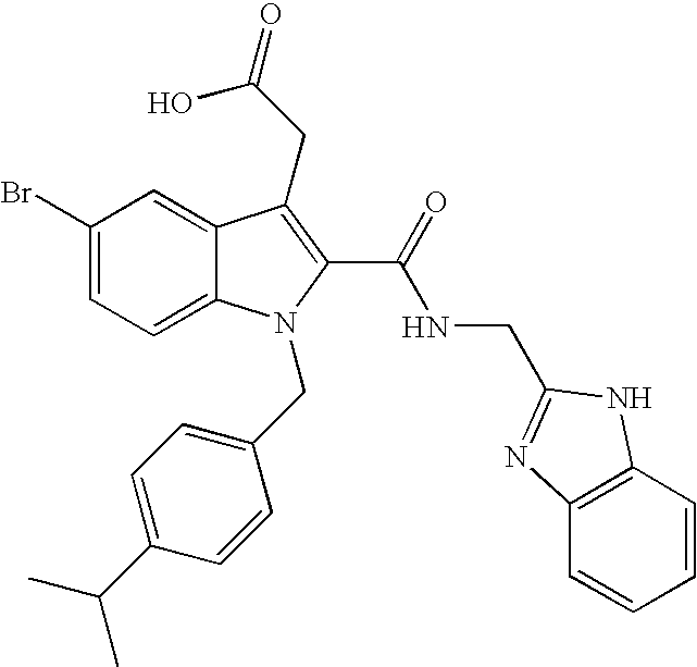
C1(Br)=CC=C2C(=C1)C(CC(=O)O)=C(C(=O)NCC1=NC3=C(C=CC=C3)N1)N2CC1=CC=C(C(C)C)C=C1
